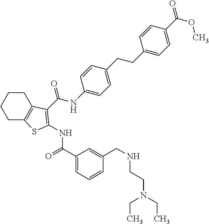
C1CC2=C(CC1)SC(NC(=O)C1=CC=CC(CNCCN(CC)CC)=C1)=C2C(NC1=CC=C(CCC2=CC=C(C(=O)OC)C=C2)C=C1)=O
